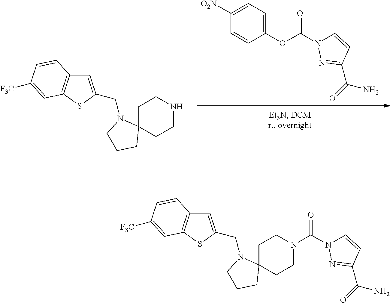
C(=O)(N)C1=NN(C(=O)OC2=CC=C([O2N])C=C2)C=C1.C1C2(CCNC1)N(CC1=CC3=C(S1)C=C([F3C])C=C3)CCC2.C(=O)(N)C1=NN(C(=O)N2CCC3(CC2)N(CC2=CC4=C(S2)C=C([F3C])C=C4)CCC3)C=C1
